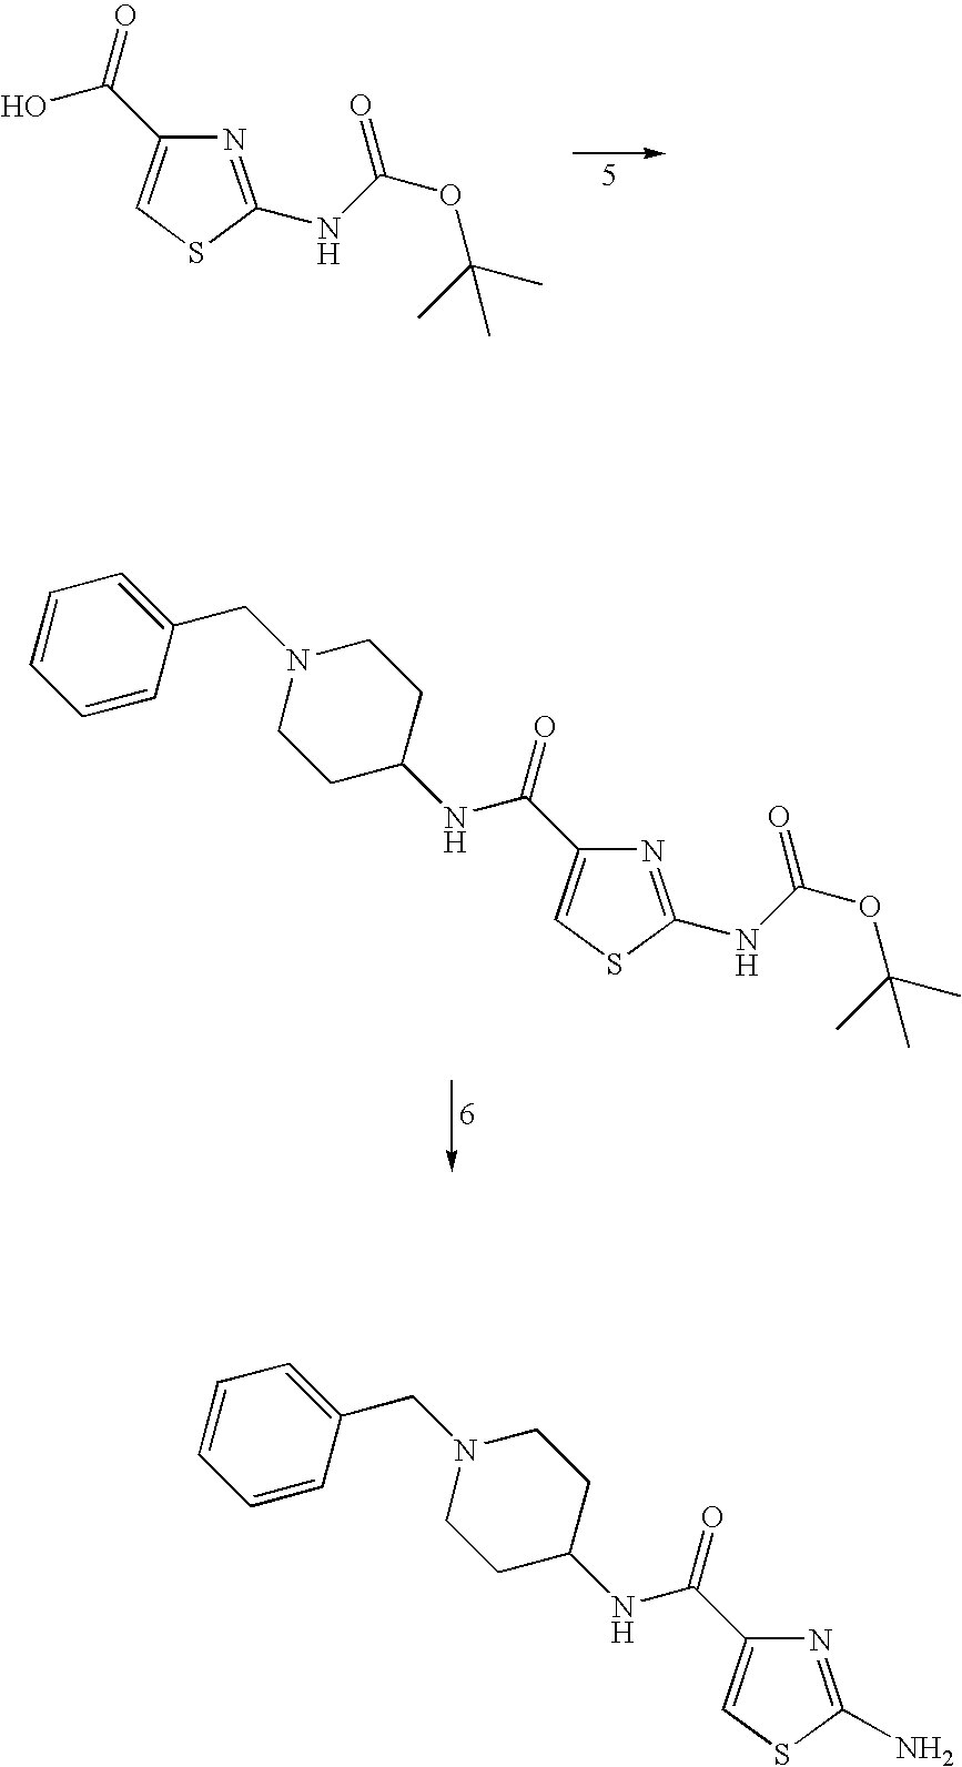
N1=C(NC(OC(C)(C)C)=O)SC=C1C(O)=O.C1(CN2CCC(NC(=O)C3=CSC(NC(OC(C)(C)C)=O)=N3)CC2)=CC=CC=C1.C1(CN2CCC(NC(=O)C3=CSC(N)=N3)CC2)=CC=CC=C1
